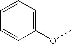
C1=CC=C(OC)C=C1
